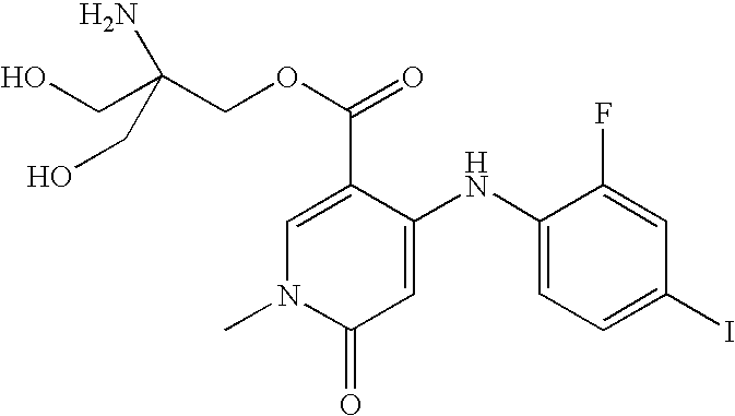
C1=C(C(=O)OCC(CO)(N)CO)C(NC2=CC=C(I)C=C2F)=CC(=O)N1C
